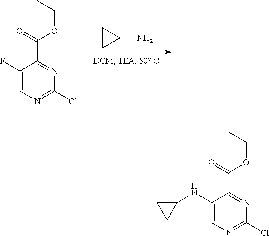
C1CC1N.C1(F)=CN=C(Cl)N=C1C(OCC)=O.C1(NC2CC2)=CN=C(Cl)N=C1C(OCC)=O
